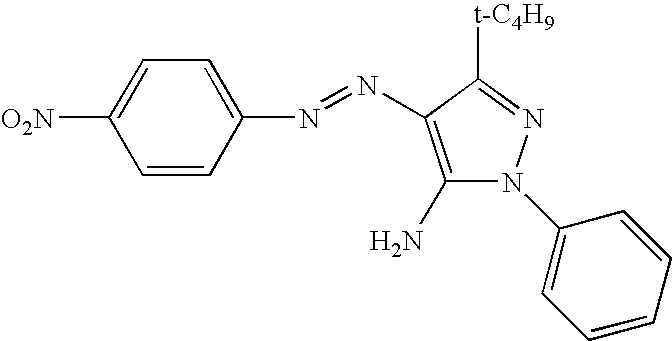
C1=CC(N=NC2=C(N)N(C3=CC=CC=C3)N=C2[t-C4H9])=CC=C1[O2N]
